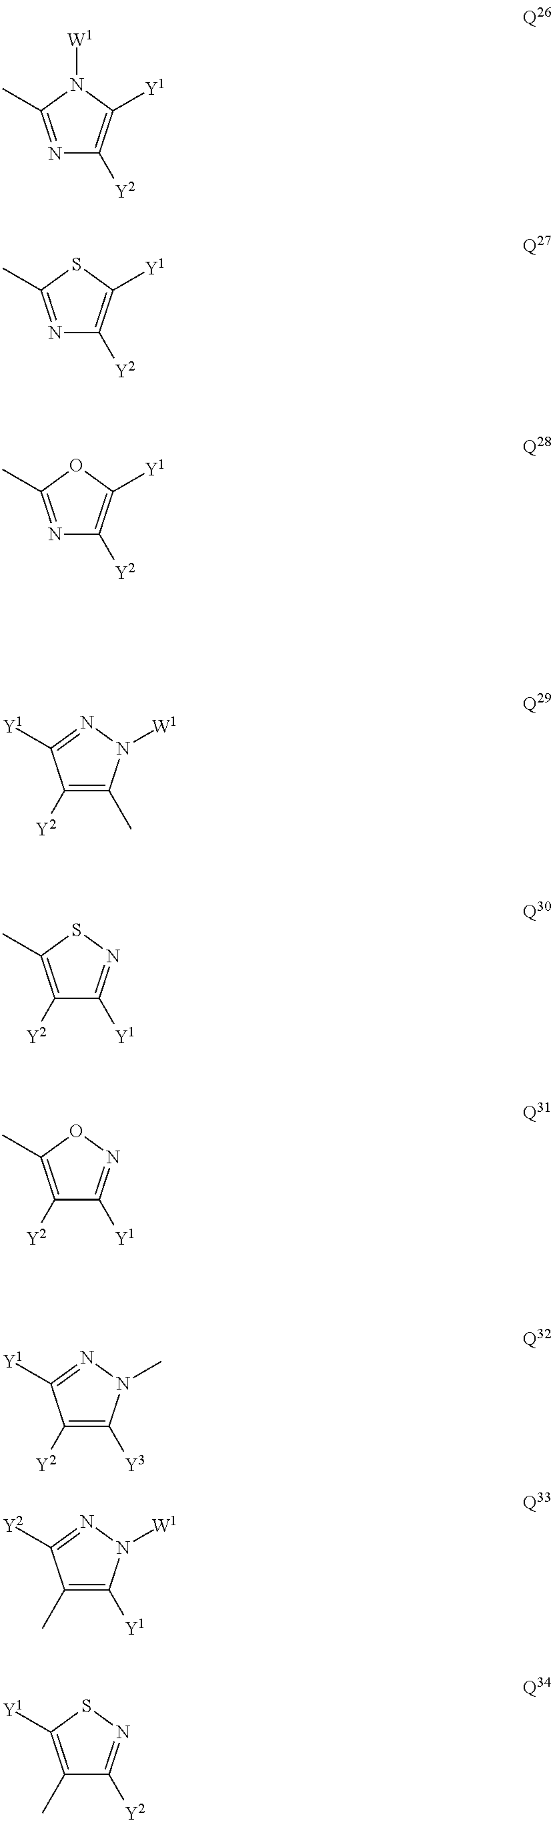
N1=C(C)N([W1])C([Y1])=C1[Y2].N1=C(C)SC([Y1])=C1[Y2].N1=C(C)OC([Y1])=C1[Y2].C1([Y2])=C(C)N([W1])N=C1[Y1].C1([Y2])=C(C)SN=C1[Y1].C1([Y2])=C(C)ON=C1[Y1].C1([Y2])=C([Y3])N(C)N=C1[Y1].C1(C)=C([Y1])N([W1])N=C1[Y2].C1(C)=C([Y1])SN=C1[Y2]
